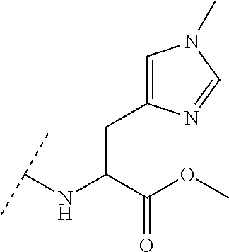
C(C(C(OC)=O)NC(C)C)C1=CN(C)C=N1
